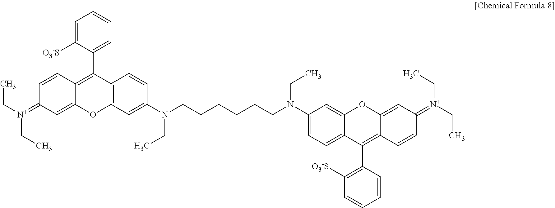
C1=C([O3-S])C(C2=C3C(=CC(=[N+](CC)CC)C=C3)OC3=C2C=CC(N(CCCCCCN(CC)C2=CC=C4C(C5=C([O3-S])C=CC=C5)=C5C(=CC(=[N+](CC)CC)C=C5)OC4=C2)CC)=C3)=CC=C1
